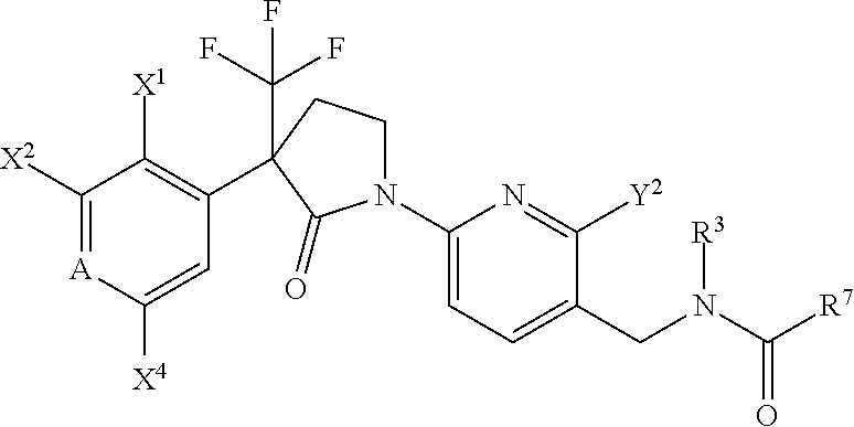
C1([X2])=[A]C([X4])=CC(C2(C(F)(F)F)CCN(C3=CC=C(CN(C([R7])=O)[R3])C([Y2])=N3)C2=O)=C1[X1]
